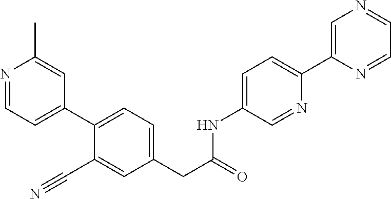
N1=CC=C(C2=CC=C(CC(NC3=CC=C(C4=CN=CC=N4)N=C3)=O)C=C2C#N)C=C1C
